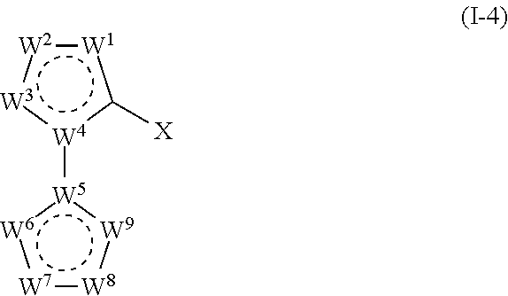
[W5]1([W4]2c([X])[W1]:[W2]:[W3]:2):[W9]:[W8]:[W7]:[W6]:1
